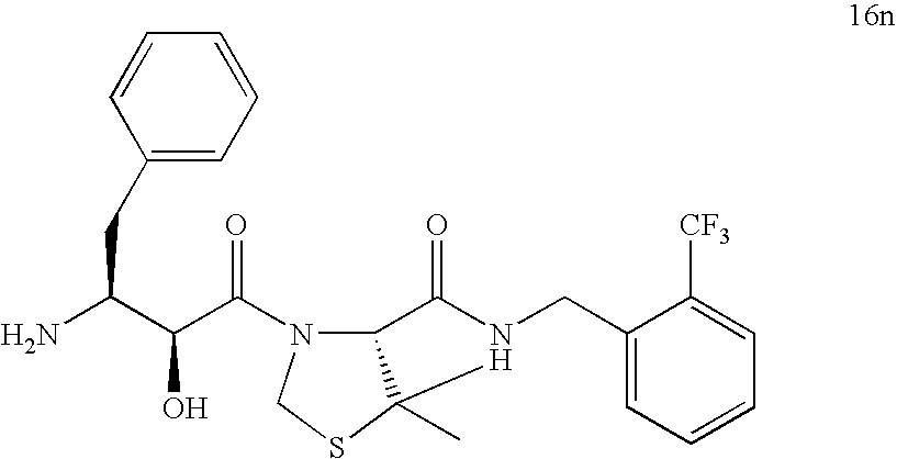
NC(C(C(=O)N1C2C(C)(SC1)N(CC1=CC=CC=C1[CF3])C2=O)O)CC1=CC=CC=C1
